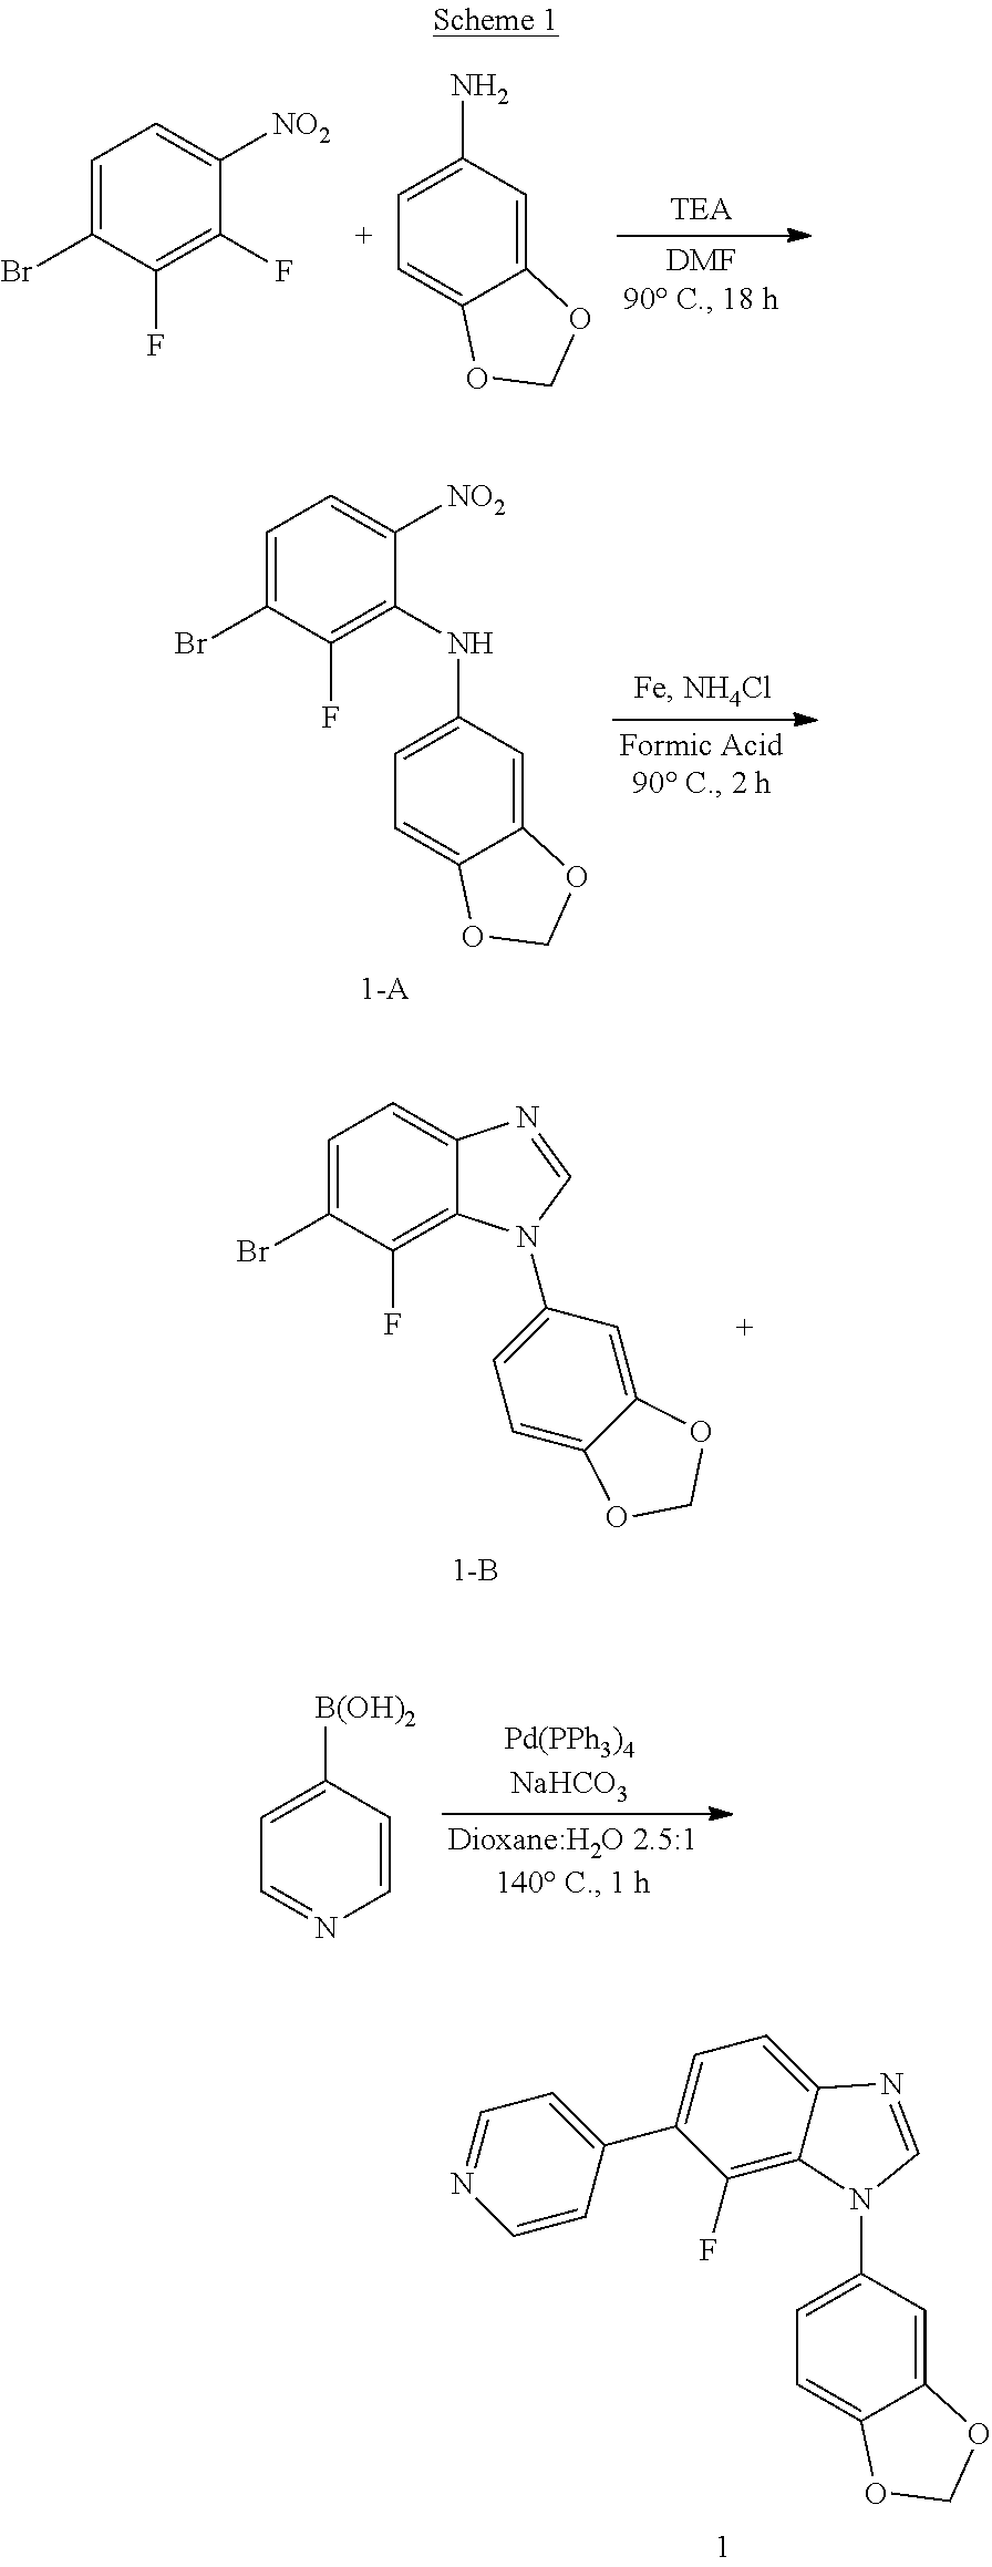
C1=C(Br)C(F)=C(F)C([NO2])=C1.C1=C(N)C=C2C(=C1)OCO2.C1=C(Br)C(F)=C(NC2=CC=C3C(=C2)OCO3)C([NO2])=C1.C1=C(Br)C(F)=C2C(=C1)N=CN2C1=CC=C2C(=C1)OCO2.C1([B(OH)2])=CC=NC=C1.C1=C(C2=CC=NC=C2)C(F)=C2C(=C1)N=CN2C1=CC=C2C(=C1)OCO2
